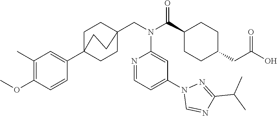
C1(C)=C(OC)C=CC(C23CCC(CN(C(C4CCC(CC(O)=O)CC4)=O)C4=CC(N5C=NC(C(C)C)=N5)=CC=N4)(CC2)CC3)=C1
